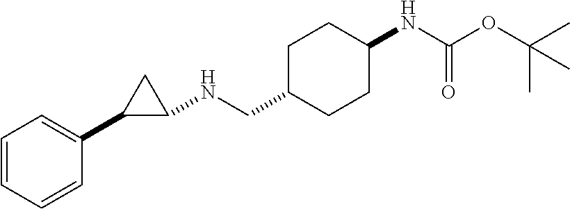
C1=CC=CC(C2C(NCC3CCC(NC(OC(C)(C)C)=O)CC3)C2)=C1
